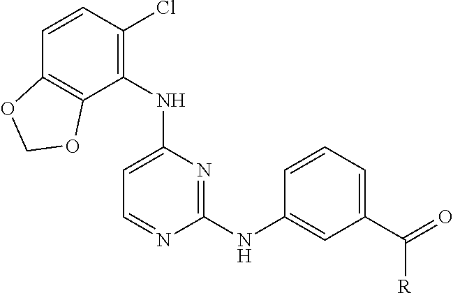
C1=CC2=C(C(NC3=CC=NC(NC4=CC(C(=O)[R])=CC=C4)=N3)=C1Cl)OCO2
